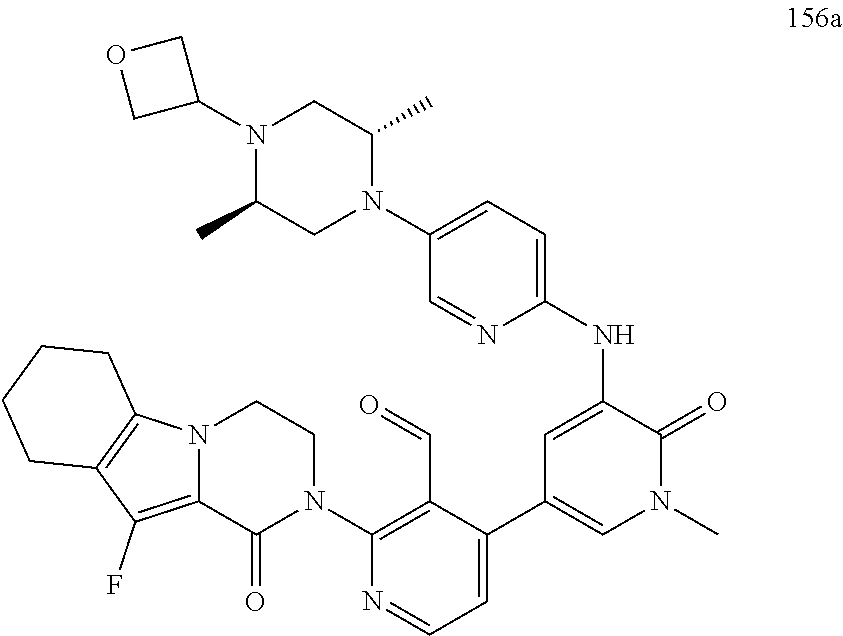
C1(N2CCN3C(=C(F)C4=C3CCCC4)C2=O)=C(C=O)C(C2=CN(C)C(=O)C(NC3=CC=C(N4C(C)CN(C5COC5)C(C)C4)C=N3)=C2)=CC=N1
